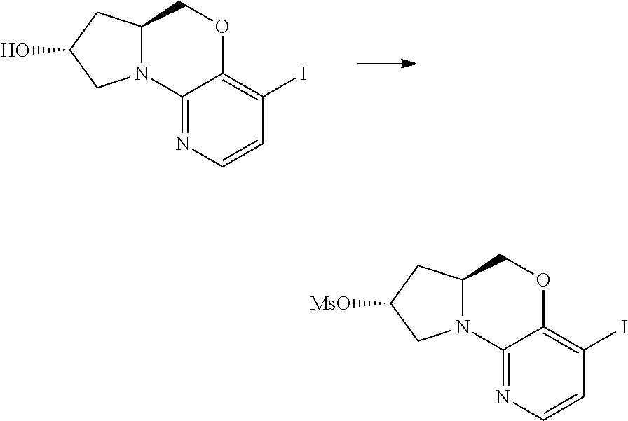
C12N(C3=NC=CC(I)=C3OC1)CC(O)C2.C12N(C3=NC=CC(I)=C3OC1)CC([MsO])C2
